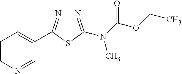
N1=C(N(C(OCC)=O)C)SC(C2=CC=CN=C2)=N1
